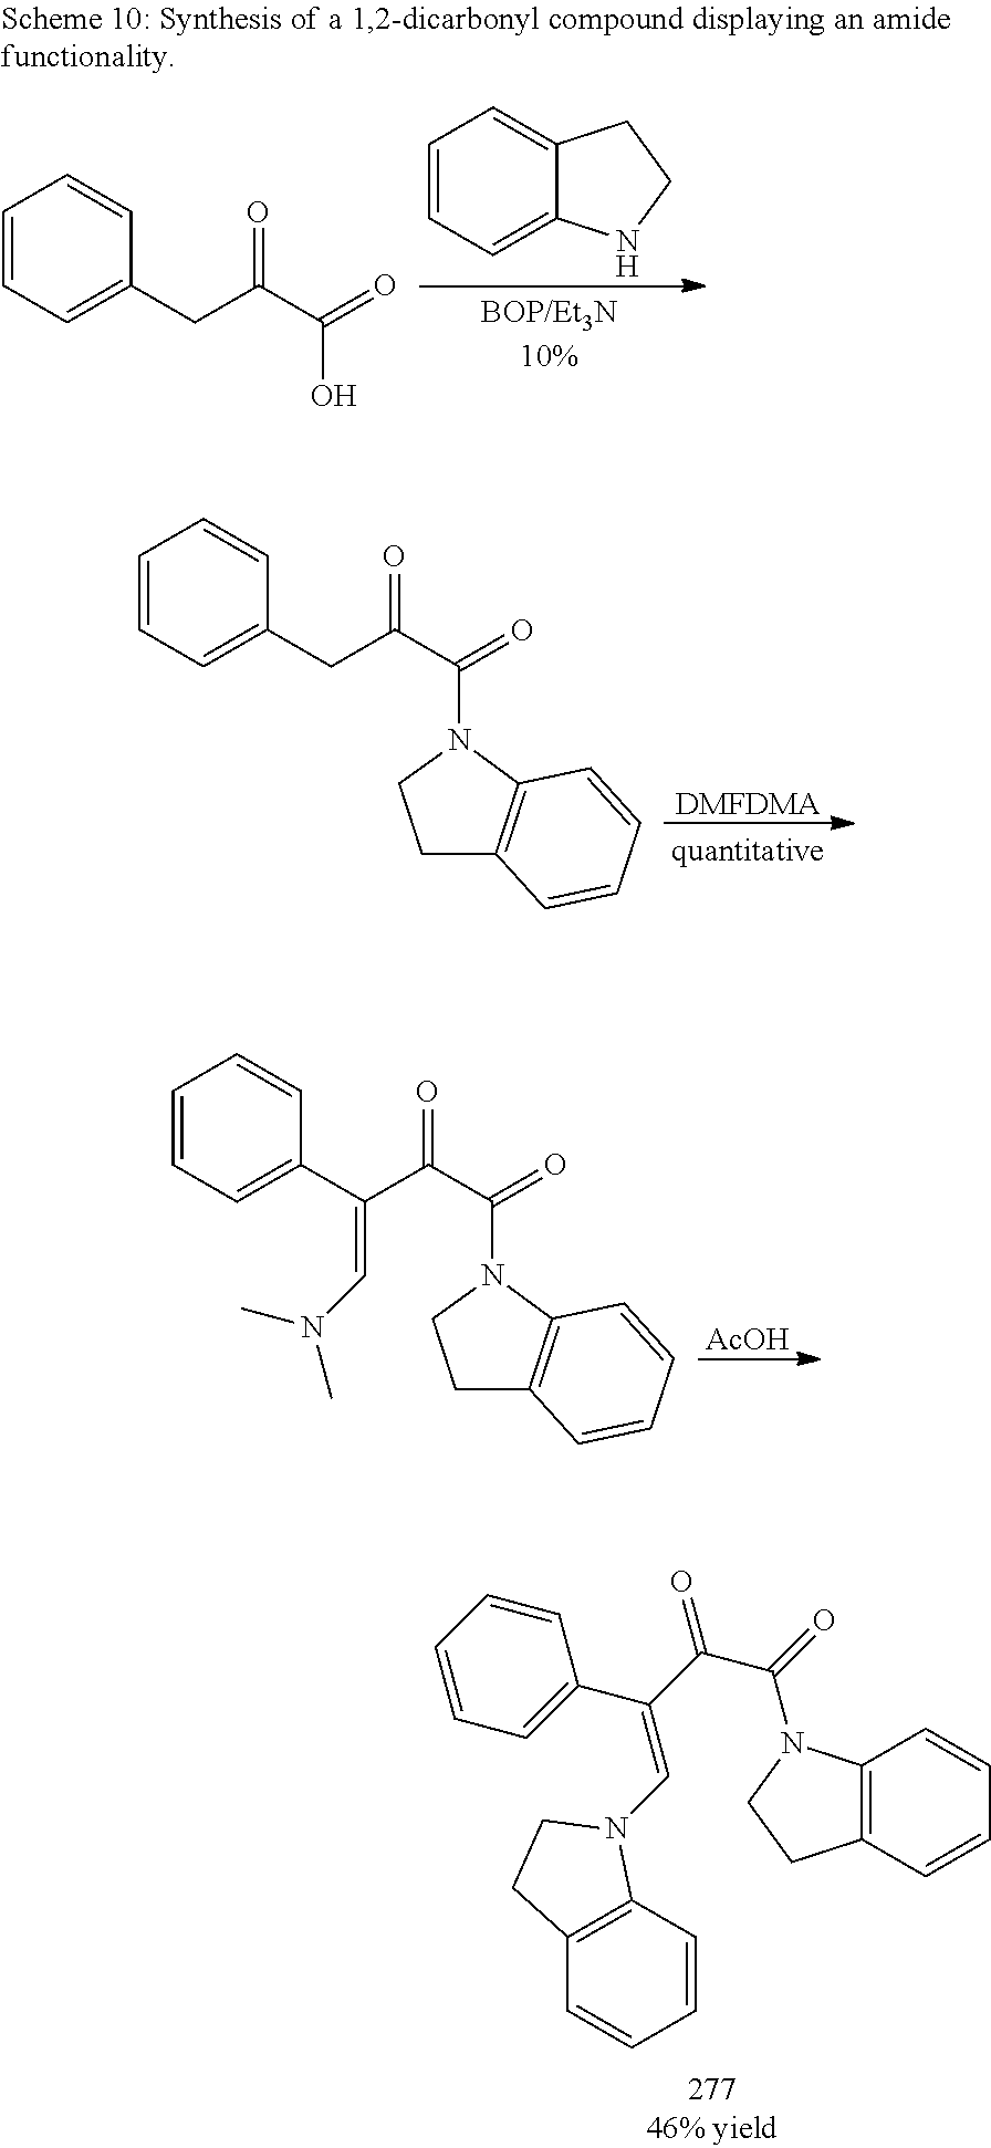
C1=CC=C(CC(C(=O)N2CCC3=C2C=CC=C3)=O)C=C1.[DMFDMA].C1=CC=C(C(C(C(=O)N2CCC3=C2C=CC=C3)=O)=CN(C)C)C=C1.[AcOH].C12=C(C=CC=C1)CCN2C(=O)C(C(C1=CC=CC=C1)=CN1C2=C(C=CC=C2)CC1)=O.C1=CC=C(CC(C(=O)O)=O)C=C1.C1=CC=C2C(=C1)CCN2
